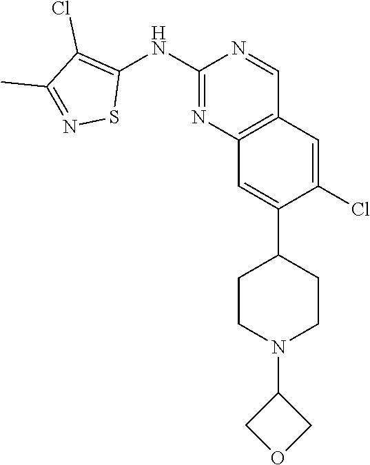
C12=C(C=C(Cl)C(C3CCN(C4COC4)CC3)=C1)C=NC(NC1=C(Cl)C(C)=NS1)=N2
